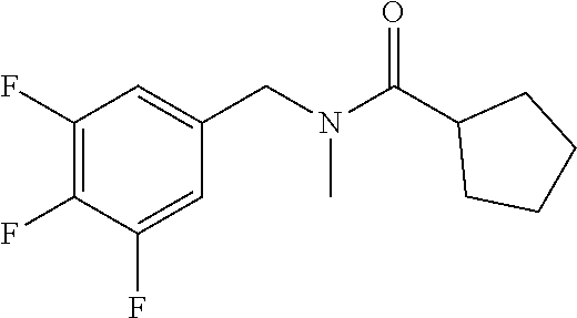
C1(F)=C(F)C(F)=CC(CN(C(C2CCCC2)=O)C)=C1
